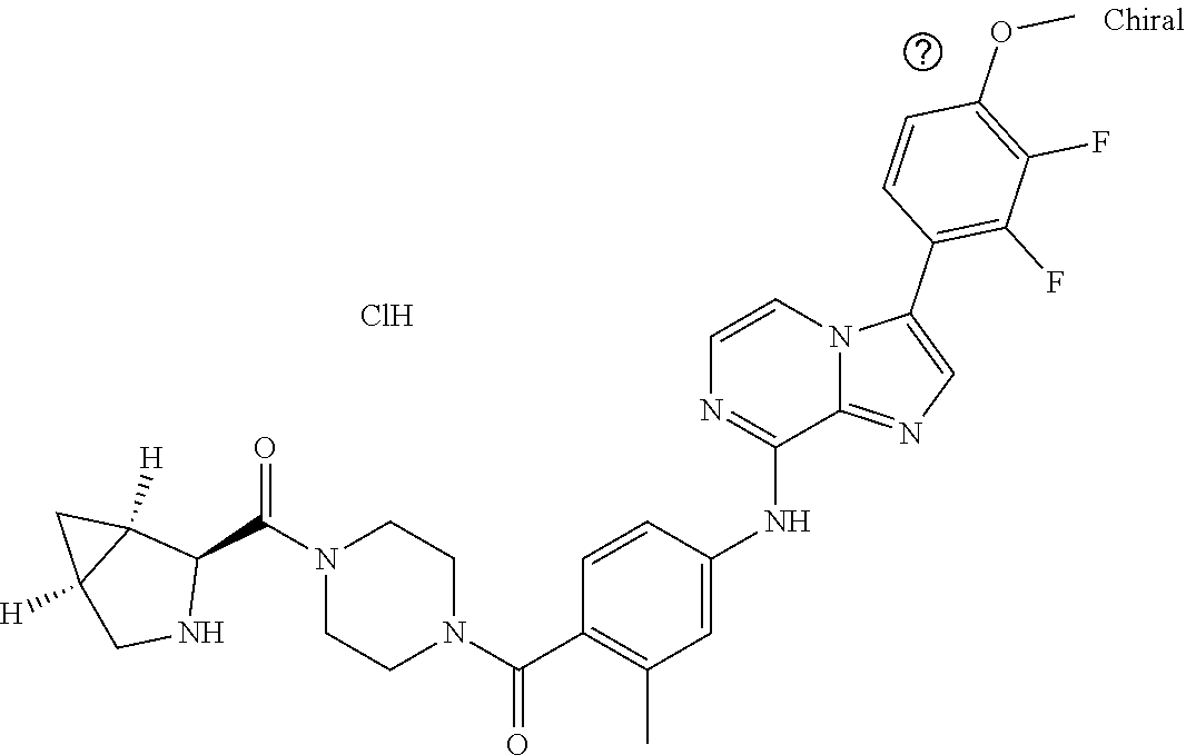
N1(C(C2C3([H])C([H])(CN2)C3)=O)CCN(C(C2=C(C)C=C(NC3=NC=CN4C3=NC=C4C3=C(F)C(F)=C(OC)C=C3)C=C2)=O)CC1.Cl
